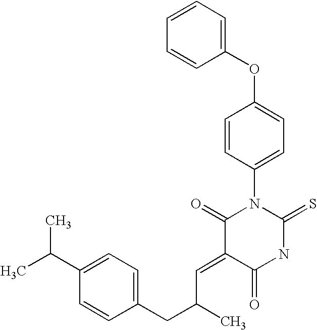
N1C(=S)N(C2=CC=C(OC3=CC=CC=C3)C=C2)C(=O)C(=CC(CC2=CC=C(C(C)C)C=C2)C)C1=O
